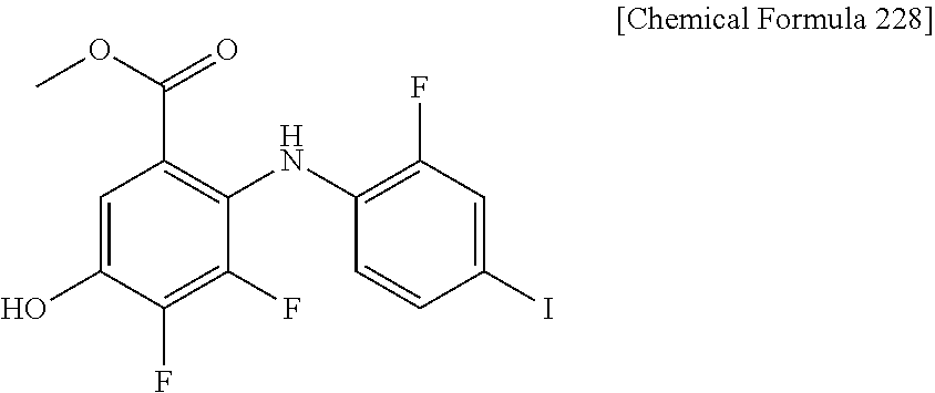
C1=C(O)C(F)=C(F)C(NC2=C(F)C=C(I)C=C2)=C1C(OC)=O
